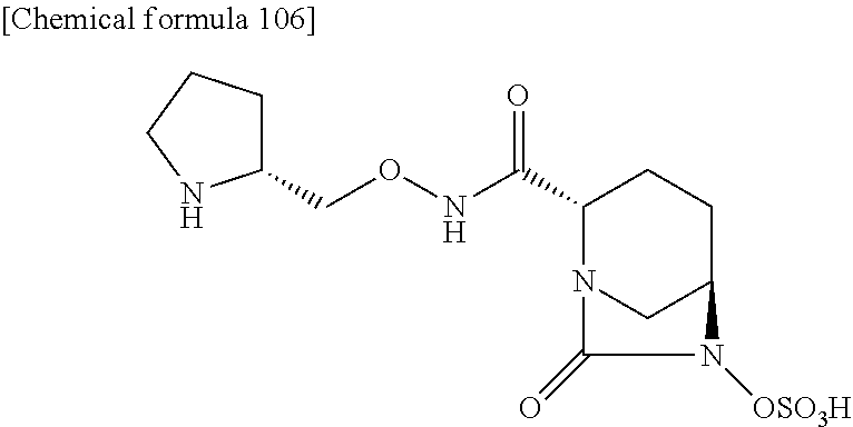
C1(CONC(C2N3CC(CC2)N([OSO3H])C3=O)=O)CCCN1
